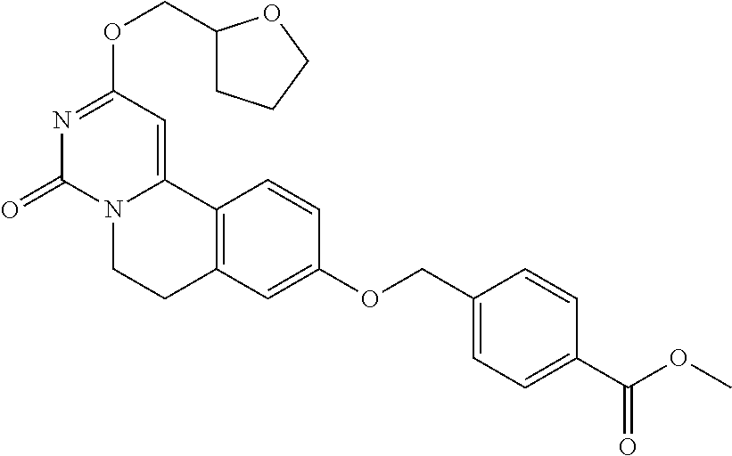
N1=C(OCC2CCCO2)C=C2N(C1=O)CCC1=C2C=CC(OCC2=CC=C(C(OC)=O)C=C2)=C1
